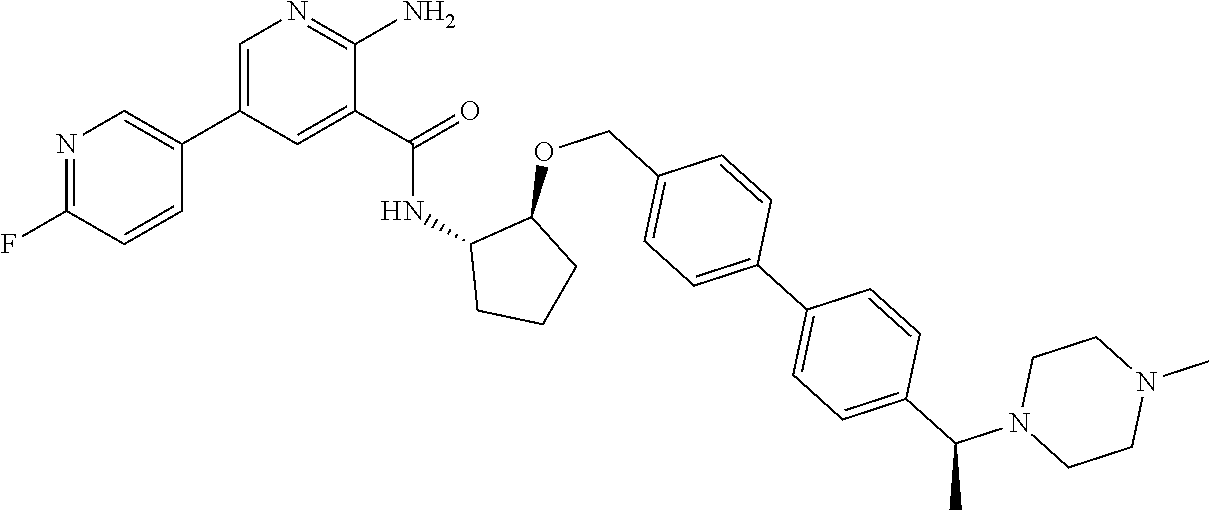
C1=C(C2=CN=C(F)C=C2)C=C(C(=O)NC2CCCC2OCC2=CC=C(C3=CC=C(C(N4CCN(C)CC4)C)C=C3)C=C2)C(N)=N1
